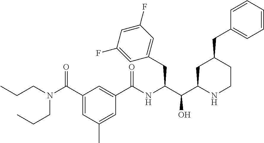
N1CCC(CC2=CC=CC=C2)CC1C(C(NC(C1=CC(C(N(CCC)CCC)=O)=CC(C)=C1)=O)CC1=CC(F)=CC(F)=C1)O
